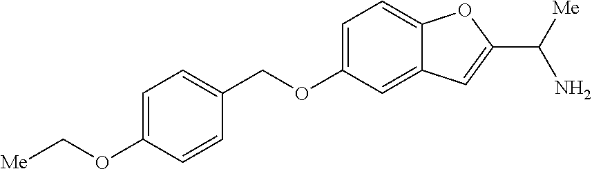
C1=C(OCC2=CC=C(OC[Me])C=C2)C=C2C(=C1)OC(C([Me])N)=C2
